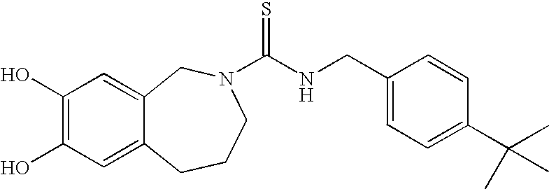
C1(O)=C(O)C=C2C(=C1)CN(C(NCC1=CC=C(C(C)(C)C)C=C1)=S)CCC2
